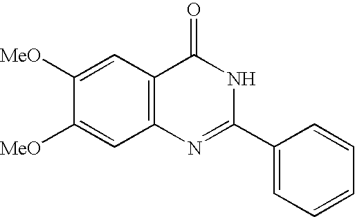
C1([MeO])=CC2=C(C=C1[MeO])N=C(C1=CC=CC=C1)NC2=O
